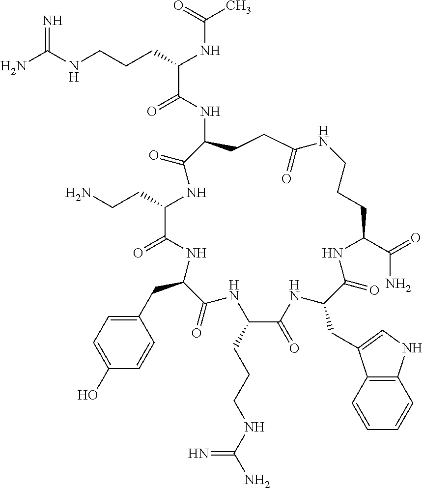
NC(NCCCC(NC(C)=O)C(=O)NC1CCC(=O)NCCCC(C(=O)N)NC(=O)C(CC2=CNC3=C2C=CC=C3)NC(=O)C(CCCNC(N)=N)NC(=O)C(CC2=CC=C(O)C=C2)NC(=O)C(CCN)NC1=O)=N
